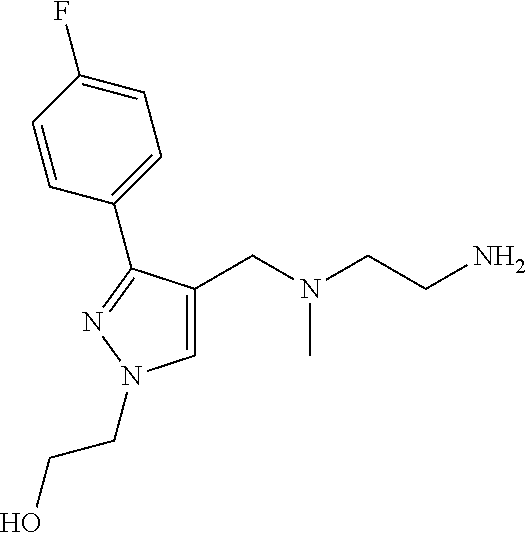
C1=C(CN(CCN)C)C(C2=CC=C(F)C=C2)=NN1CCO
